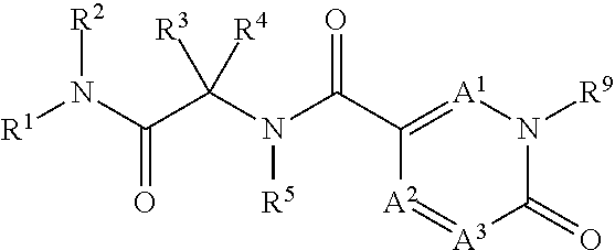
C1(C(N(C(C(N([R1])[R2])=O)([R3])[R4])[R5])=O)=[A1]N([R9])C(=O)[A3]=[A2]1
